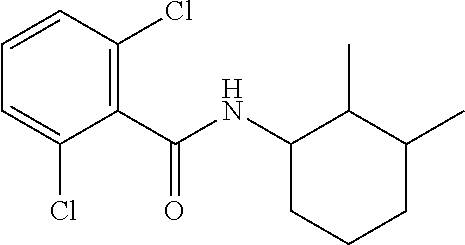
C1=CC(Cl)=C(C(NC2CCCC(C)C2C)=O)C(Cl)=C1
